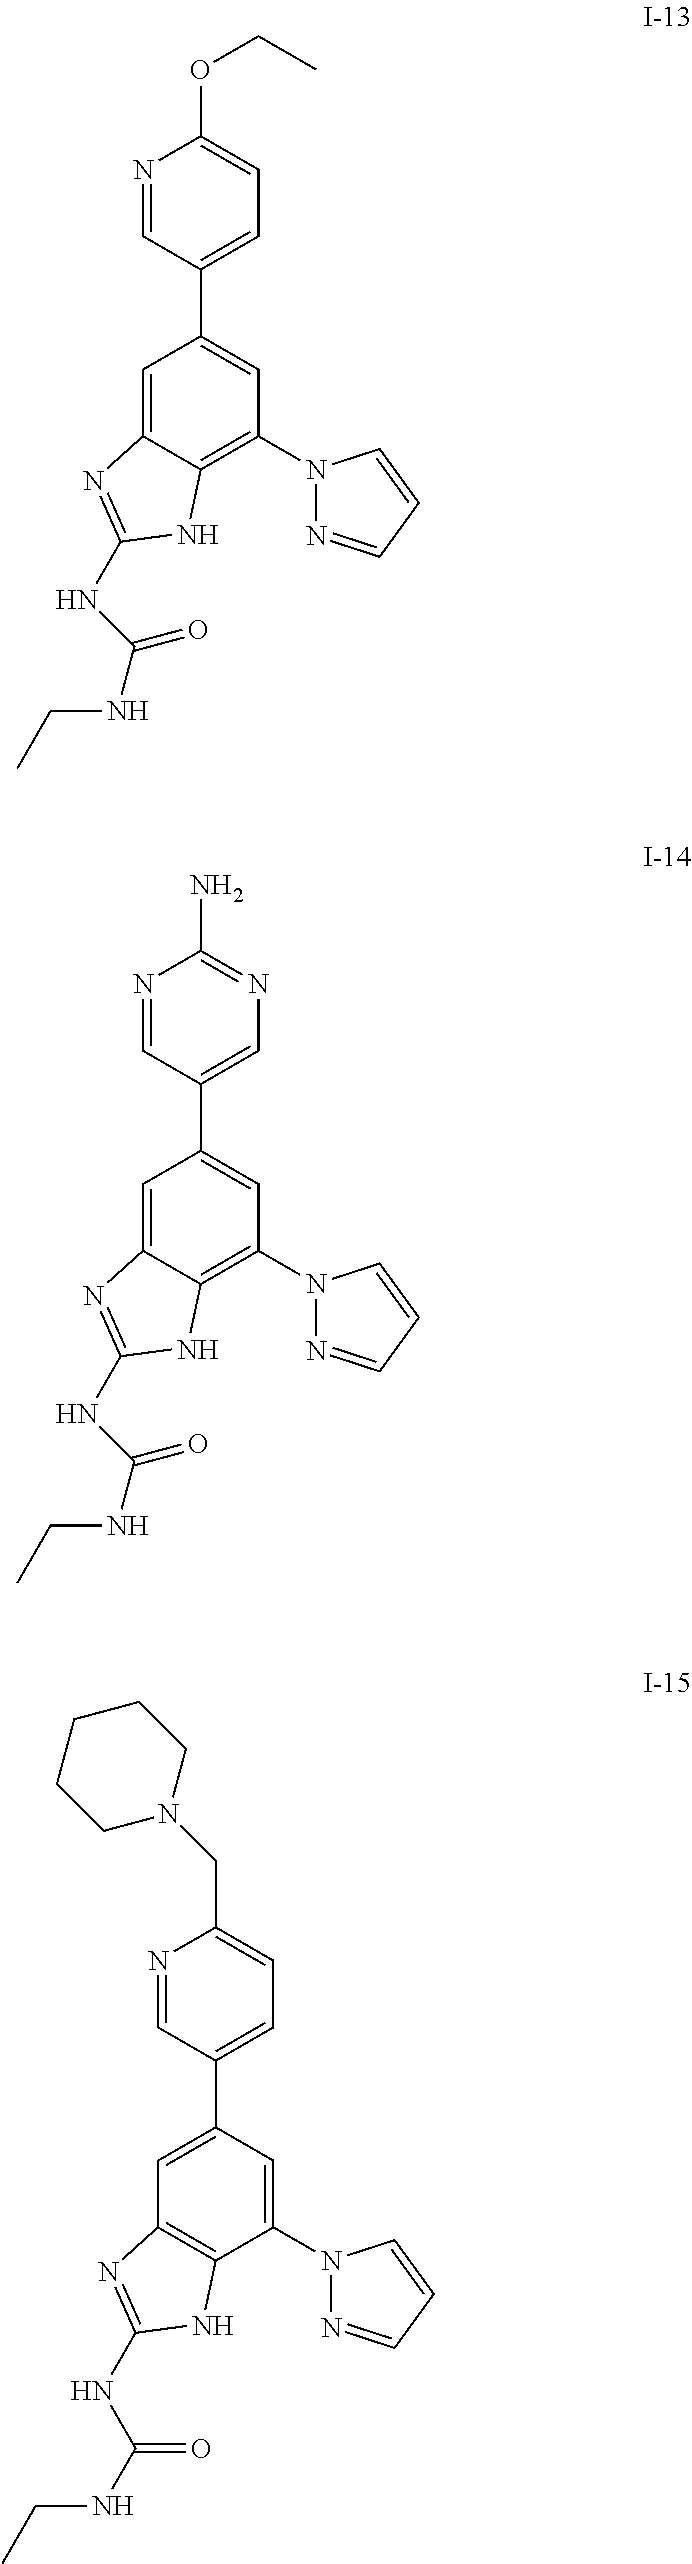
C1=C2C(=C(N3N=CC=C3)C=C1C1=CC=C(OCC)N=C1)NC(NC(=O)NCC)=N2.C1=C2C(=C(N3N=CC=C3)C=C1C1=CN=C(N)N=C1)NC(NC(=O)NCC)=N2.C1=C(C2=CC=C(CN3CCCCC3)N=C2)C=C(N2N=CC=C2)C2=C1N=C(NC(NCC)=O)N2
